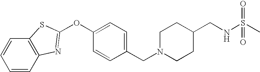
C1(CN2CCC(CNS(C)(=O)=O)CC2)=CC=C(OC2=NC3=C(C=CC=C3)S2)C=C1
